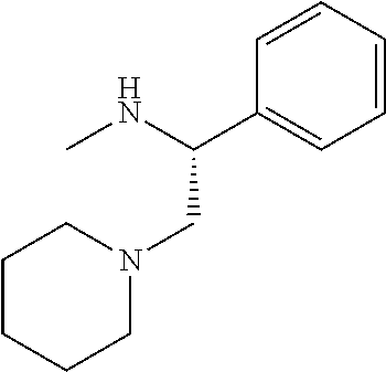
C1CCCN(CC(C2=CC=CC=C2)NC)C1
